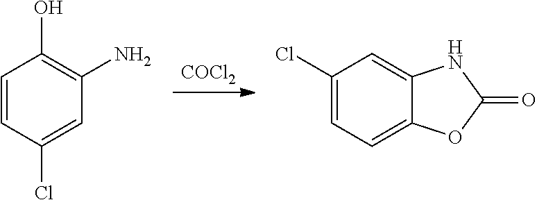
[COCl2].C1=CC(Cl)=CC(N)=C1O.C1(Cl)=CC=C2C(=C1)NC(=O)O2
